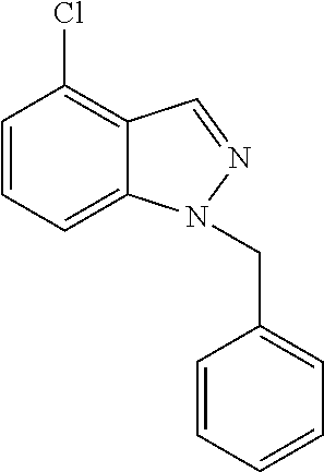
C1=CC=C2C(=C1Cl)C=NN2CC1=CC=CC=C1
